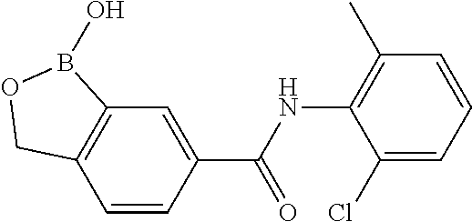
C12=C(C=CC(C(NC3=C(C)C=CC=C3Cl)=O)=C1)COB2O
